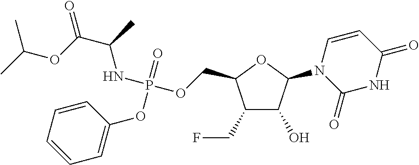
C1(CF)C(O)C(N2C(=O)NC(=O)C=C2)OC1COP(NC(C)C(=O)OC(C)C)(=O)OC1=CC=CC=C1
